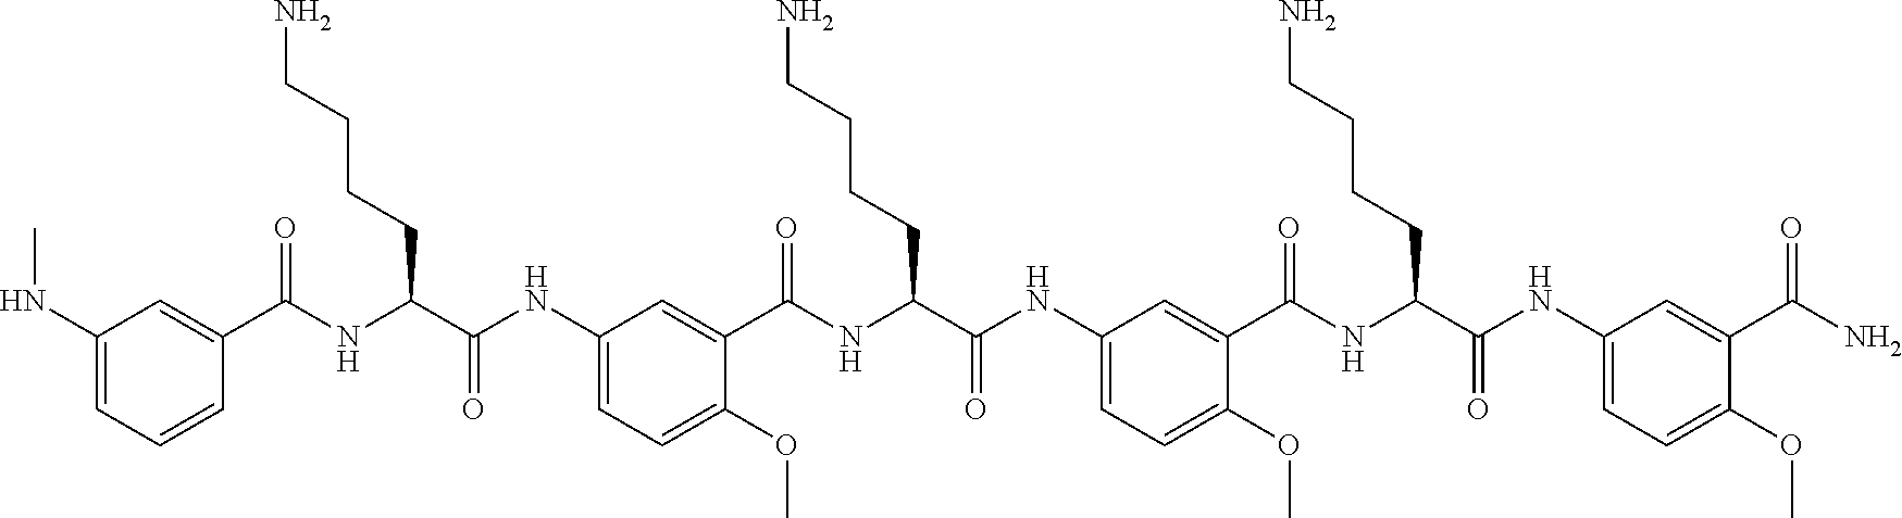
C1(NC)=CC=CC(C(NC(C(NC2=CC=C(OC)C(C(NC(C(NC3=CC=C(OC)C(C(NC(C(NC4=CC=C(OC)C(C(N)=O)=C4)=O)CCCCN)=O)=C3)=O)CCCCN)=O)=C2)=O)CCCCN)=O)=C1
